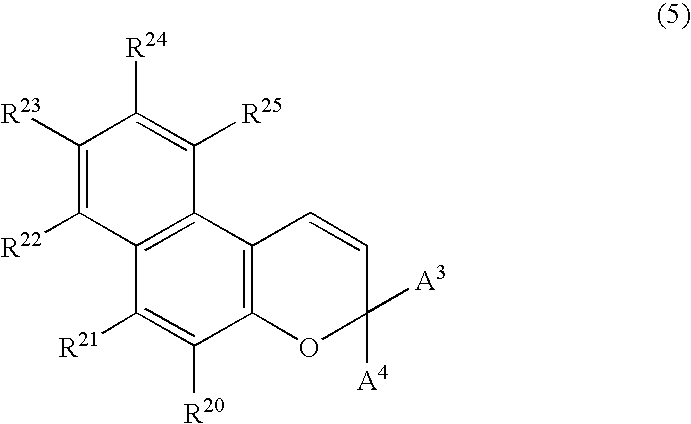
C12=C(C3=C(C([R20])=C1[R21])OC([A4])([A3])C=C3)C([R25])=C([R24])C([R23])=C2[R22]
